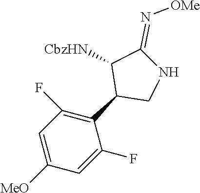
C1=C([MeO])C=C(F)C(C2CNC(=N[OMe])C2[CbzHN])=C1F
